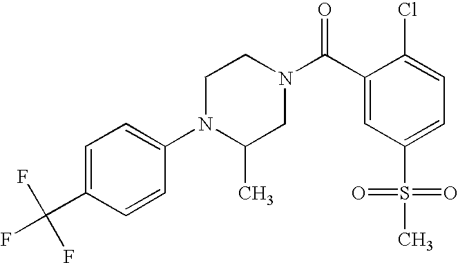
FC(C1=CC=C(N2C(C)CN(C(C3=CC(S(=O)(=O)C)=CC=C3Cl)=O)CC2)C=C1)(F)F
